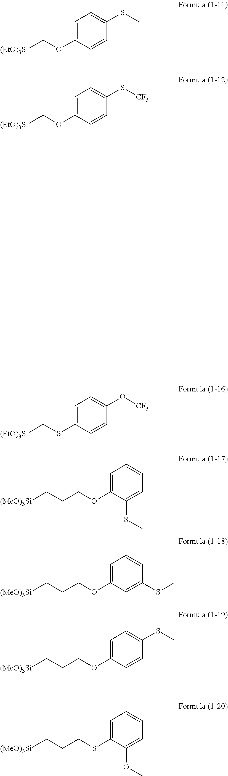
C1=C(OC[(EtO)3Si])C=CC(SC)=C1.C1=C(OC[(EtO)3Si])C=CC(S[CF3])=C1.C1=C(SC[(EtO)3Si])C=CC(O[CF3])=C1.[(MeO)3Si]CCCOC1=CC=CC=C1SC.[(MeO)3Si]CCCOC1=CC=CC(SC)=C1.[(MeO)3Si]CCCOC1=CC=C(SC)C=C1.[(MeO)3Si]CCCSC1=CC=CC=C1OC
